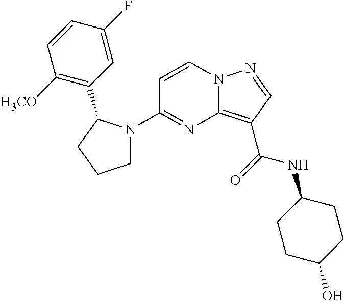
C12=C(C(=O)NC3CCC(O)CC3)C=NN1C=CC(N1CCCC1C1=C([H3CO])C=CC(F)=C1)=N2
